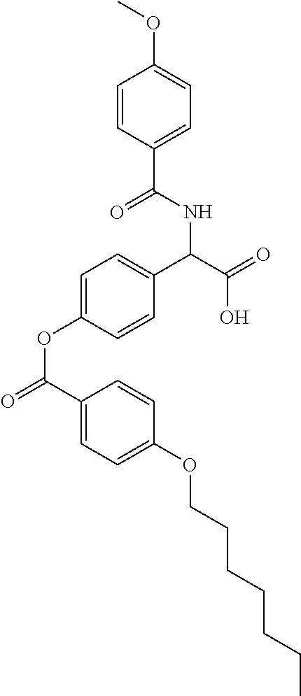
C1=CC(C(NC(C(=O)O)C2=CC=C(OC(=O)C3=CC=C(OCCCCCCC)C=C3)C=C2)=O)=CC=C1OC
